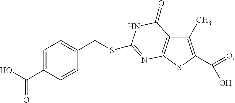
C1(C)=C(C(=O)O)SC2=C1C(=O)NC(SCC1=CC=C(C(O)=O)C=C1)=N2
